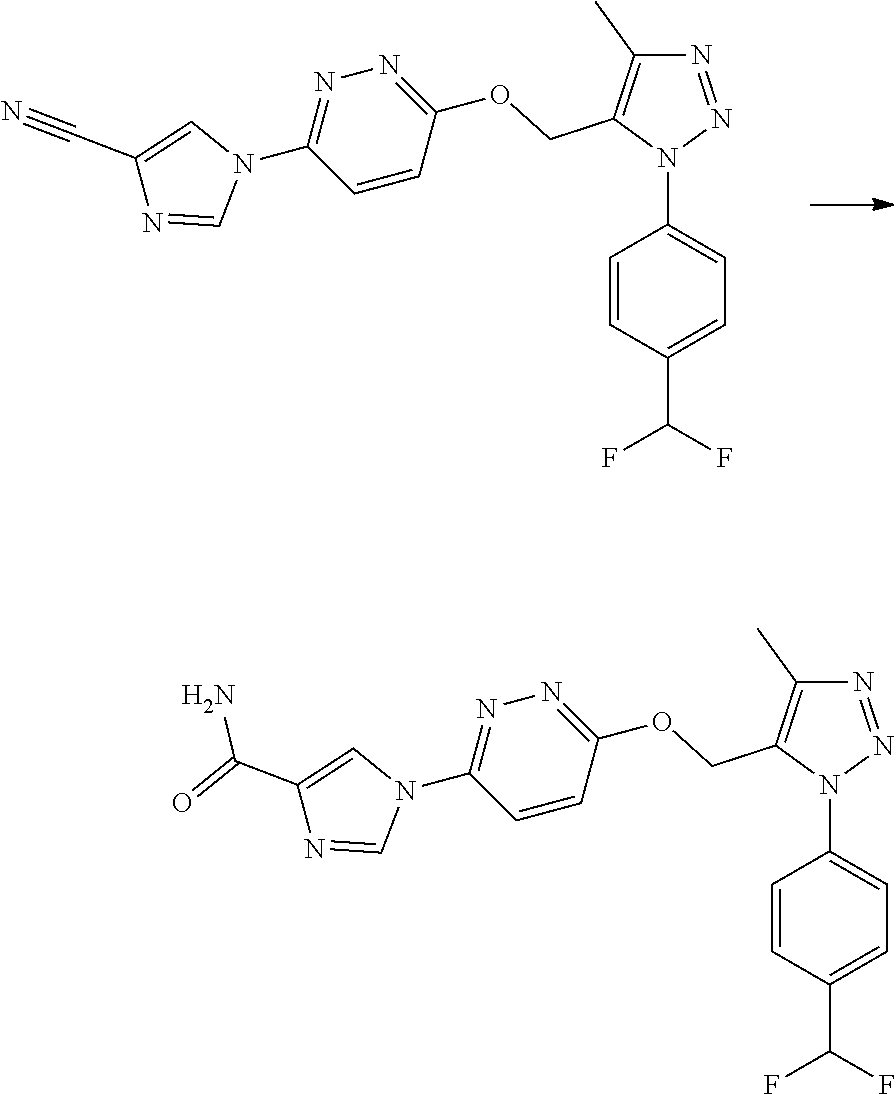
N1=NN(C2=CC=C(C(F)F)C=C2)C(COC2=NN=C(N3C=C(C#N)N=C3)C=C2)=C1C.N1=NN(C2=CC=C(C(F)F)C=C2)C(COC2=NN=C(N3C=C(C(=O)N)N=C3)C=C2)=C1C
